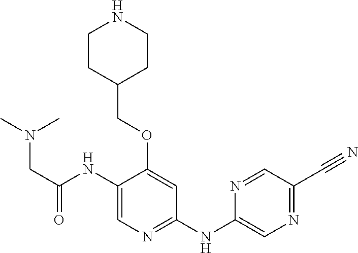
C1(NC(CN(C)C)=O)=CN=C(NC2=CN=C(C#N)C=N2)C=C1OCC1CCNCC1
